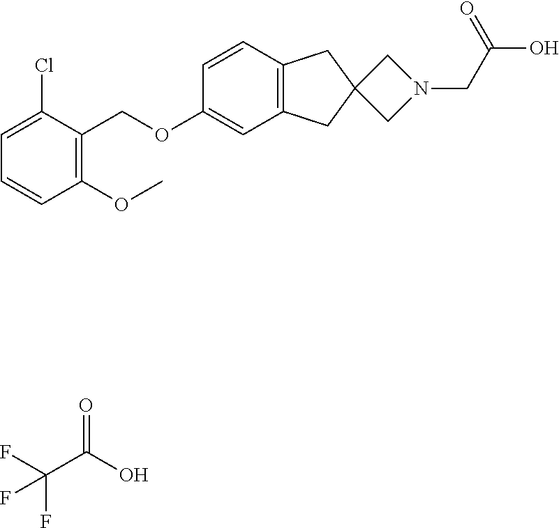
C1=C(Cl)C(COC2=CC3=C(C=C2)CC2(C3)CN(CC(O)=O)C2)=C(OC)C=C1.O=C(O)C(F)(F)F
